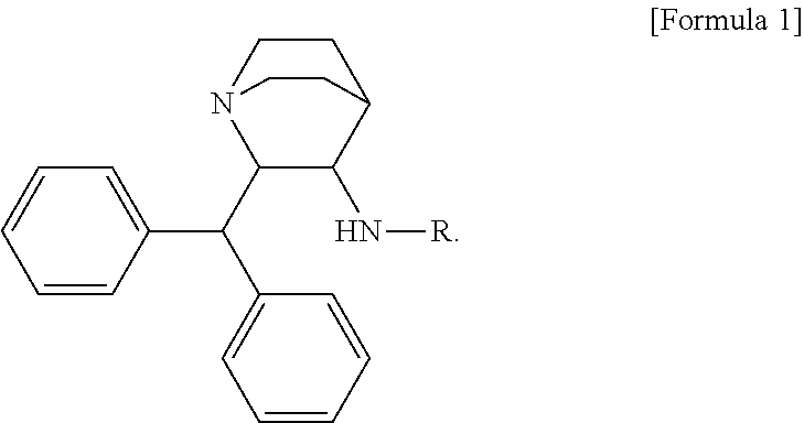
C1=C(C(C2C(N[R])C3CCN2CC3)C2=CC=CC=C2)C=CC=C1
